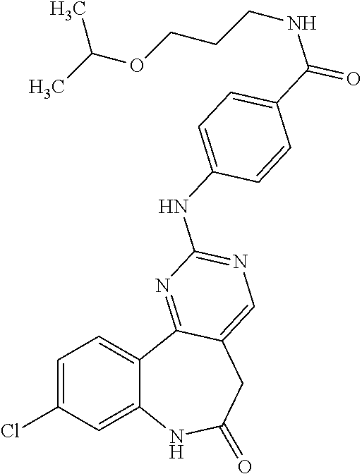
C1=C(Cl)C=C2C(=C1)C1=NC(NC3=CC=C(C(NCCCOC(C)C)=O)C=C3)=NC=C1CC(=O)N2
